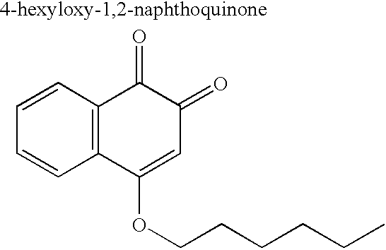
C1=CC2=C(C=C1)C(OCCCCCC)=CC(=O)C2=O
